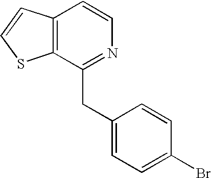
C12=C(C(CC3=CC=C(Br)C=C3)=NC=C1)SC=C2
